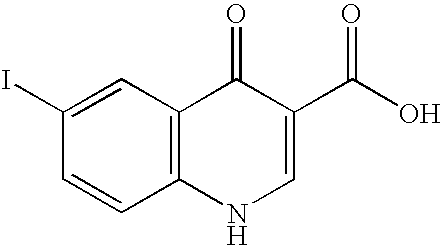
C1=CC2=C(C=C1I)C(=O)C(C(O)=O)=CN2
